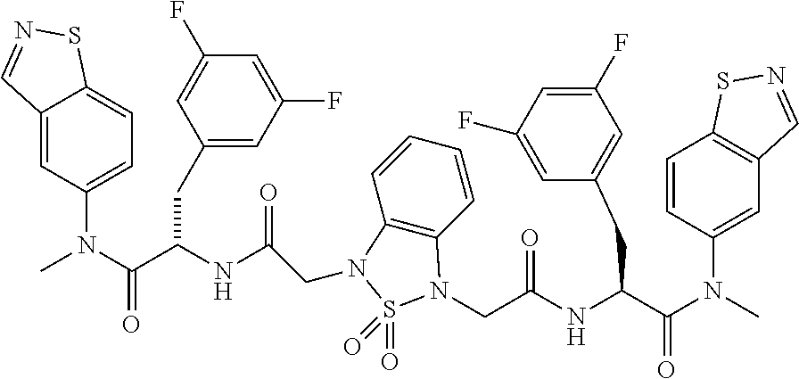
C(C(NC(C(N(C)C1=CC2=C(C=C1)SN=C2)=O)CC1=CC(F)=CC(F)=C1)=O)N1C2=C(C=CC=C2)N(CC(NC(C(N(C)C2=CC=C3C(=C2)C=NS3)=O)CC2=CC(F)=CC(F)=C2)=O)S1(=O)=O
